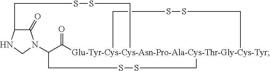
C1N2C(=O)C(N1)CSSC[Glu-Tyr-Cys-Cys-Asn-Pro-Ala-Cys-Thr-Gly-Cys-Tyr]13(C(=O)C2CSSC1)CSSC3
